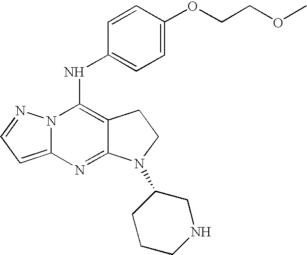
C12=CC=NN1C(NC1=CC=C(OCCOC)C=C1)=C1C(=N2)N(C2CCCNC2)CC1
